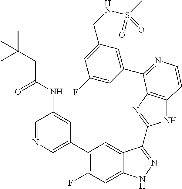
C1=C(C2=C(F)C=C3C(=C2)C(C2=NC4=C(N2)C=CN=C4C2=CC(CNS(C)(=O)=O)=CC(F)=C2)=NN3)C=C(NC(CC(C)(C)C)=O)C=N1
